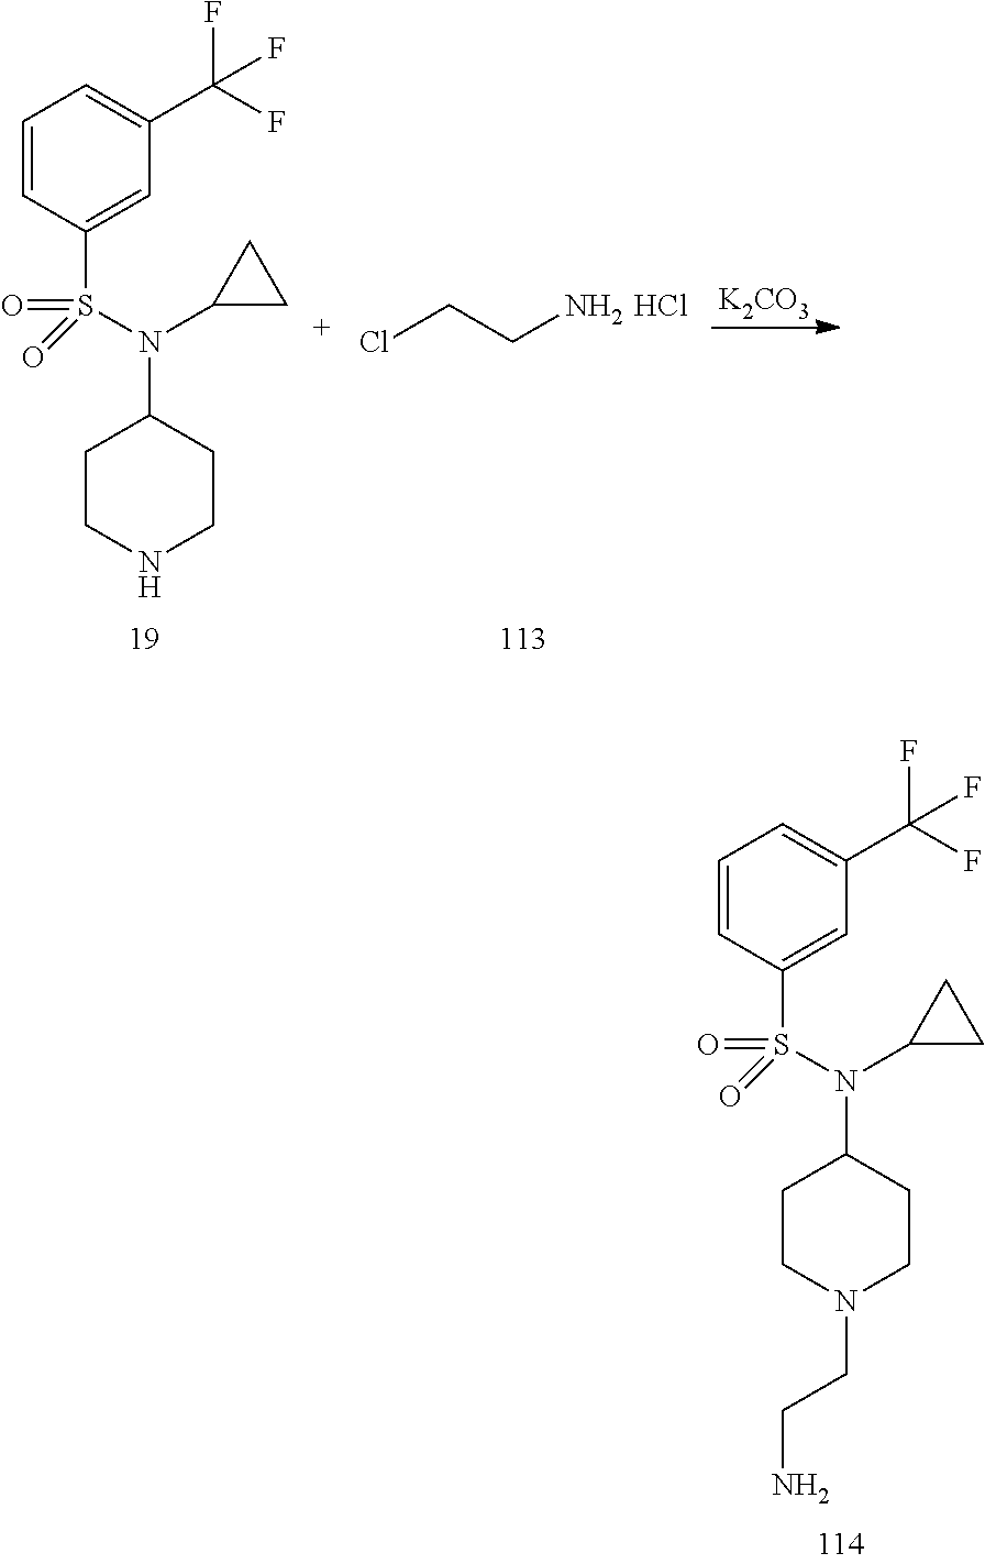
C1=CC(S(=O)(N(C2CC2)C2CCNCC2)=O)=CC(C(F)(F)F)=C1.ClCCN.Cl.[K2CO3].C1=CC(S(=O)(N(C2CC2)C2CCN(CCN)CC2)=O)=CC(C(F)(F)F)=C1
